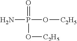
NP(O[C2H5])(=O)O[C2H5]
